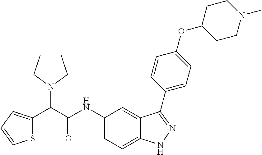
C1(NC(C(N2CCCC2)C2=CC=CS2)=O)=CC=C2C(=C1)C(C1=CC=C(OC3CCN(C)CC3)C=C1)=NN2
